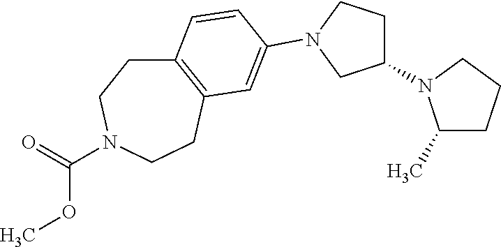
C12=C(CCN(C(=O)OC)CC1)C=C(N1CCC(N3C(C)CCC3)C1)C=C2
